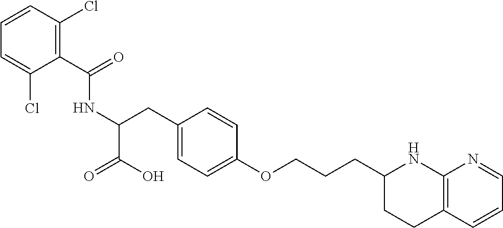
C(C1=C(Cl)C=CC=C1Cl)(=O)NC(CC1=CC=C(OCCCC2CCC3=C(N2)N=CC=C3)C=C1)C(=O)O
